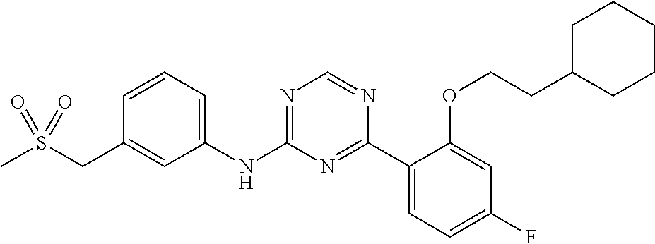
C1(NC2=NC=NC(C3=CC=C(F)C=C3OCCC3CCCCC3)=N2)=CC=CC(CS(C)(=O)=O)=C1
